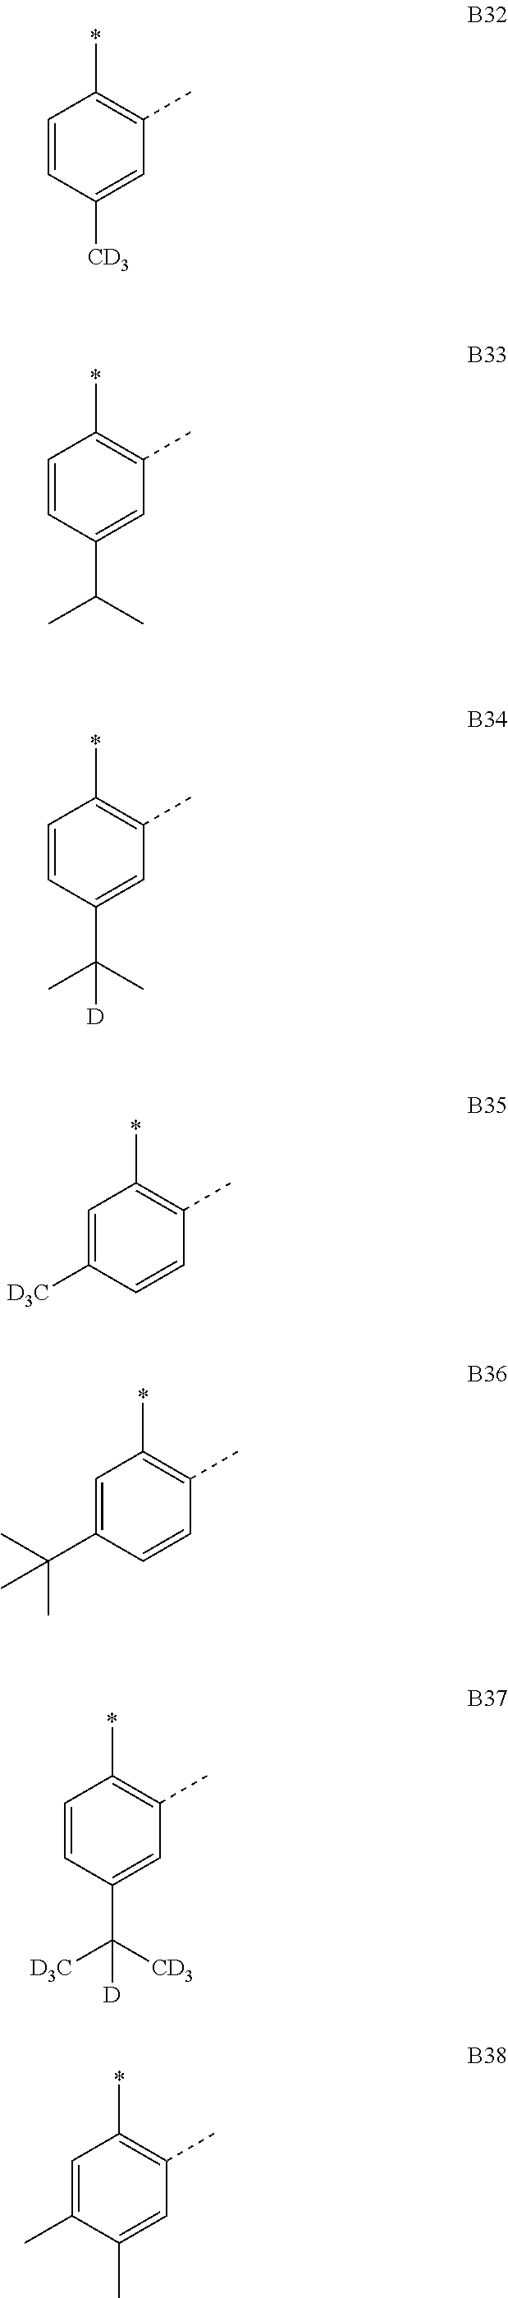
C1=CC([CD3])=CC(C)=C1*.C1=CC(C(C)C)=CC(C)=C1*.C1=CC(C(C)(C)[D])=CC(C)=C1*.C1=C([D3C])C=CC(C)=C1*.C1=C(C(C)(C)C)C=CC(C)=C1*.C1=CC(C([D3C])([CD3])[D])=CC(C)=C1*.C1=C(C)C(C)=CC(C)=C1*
